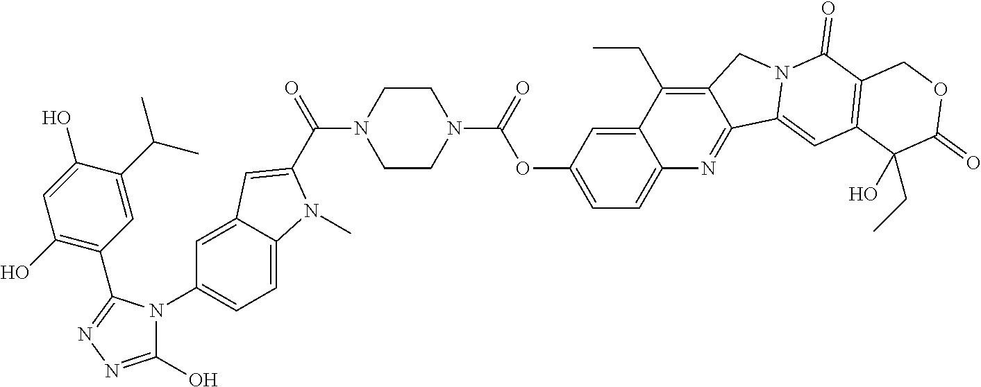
C1(O)=NN=C(C2=C(O)C=C(O)C(C(C)C)=C2)N1C1=CC=C2C(=C1)C=C(C(N1CCN(C(OC3=CC=C4C(=C3)C(CC)=C3C(=N4)C4=CC5=C(C(=O)N4C3)COC(=O)C5(CC)O)=O)CC1)=O)N2C
